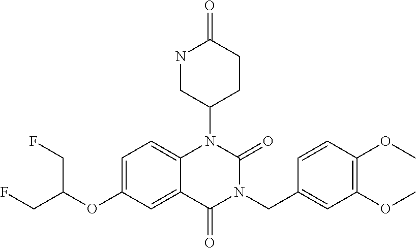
C1=C(OC(CF)CF)C=C2C(=C1)N(C1CCC(=O)NC1)C(=O)N(CC1=CC(OC)=C(OC)C=C1)C2=O
